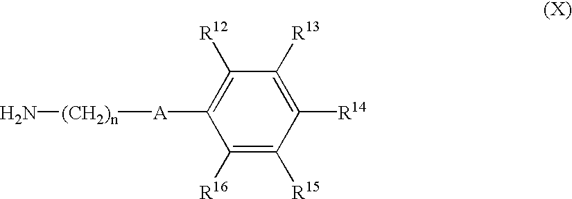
[A](C1=C([R12])C([R13])=C([R14])C([R15])=C1[R16])[(CH2)n]N
